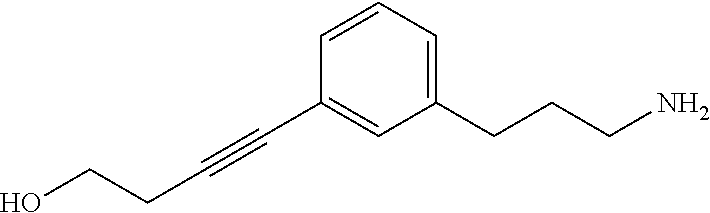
C1=CC=C(CCCN)C=C1C#CCCO
